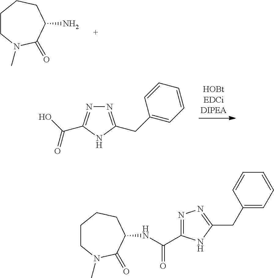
C1CCCC(N)C(=O)N1C.N1=C(CC2=CC=CC=C2)NC(C(O)=O)=N1.C1CCCC(NC(=O)C2=NN=C(CC3=CC=CC=C3)N2)C(=O)N1C
